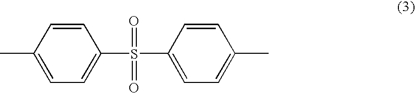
C1=C(S(=O)(=O)C2=CC=C(C)C=C2)C=CC(C)=C1
